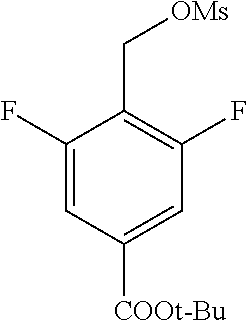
C1(F)=CC([COOt-Bu])=CC(F)=C1C[OMs]
